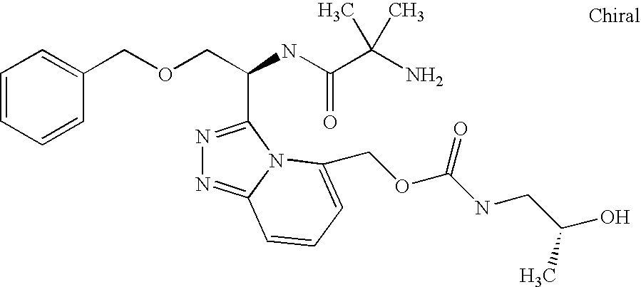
C(OCC(C1=NN=C2N1C(COC(NCC(O)C)=O)=CC=C2)NC(=O)C(C)(N)C)C1=CC=CC=C1
